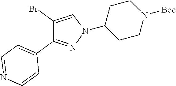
C1(N2N=C(C3=CC=NC=C3)C(Br)=C2)CCN([Boc])CC1
